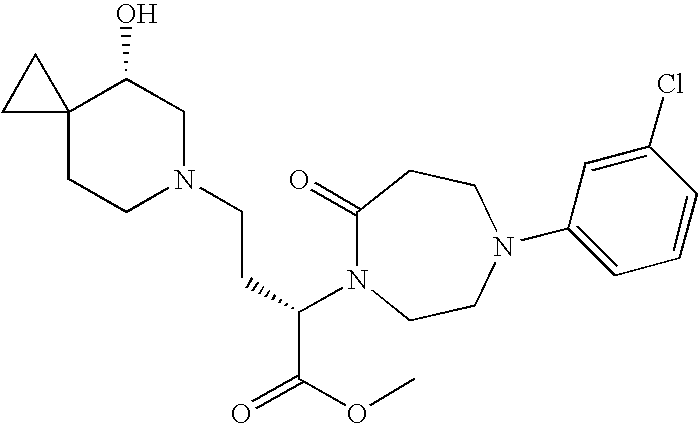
C1(=O)N(C(CCN2CC(O)C3(CC2)CC3)C(OC)=O)CCN(C2=CC=CC(Cl)=C2)CC1
